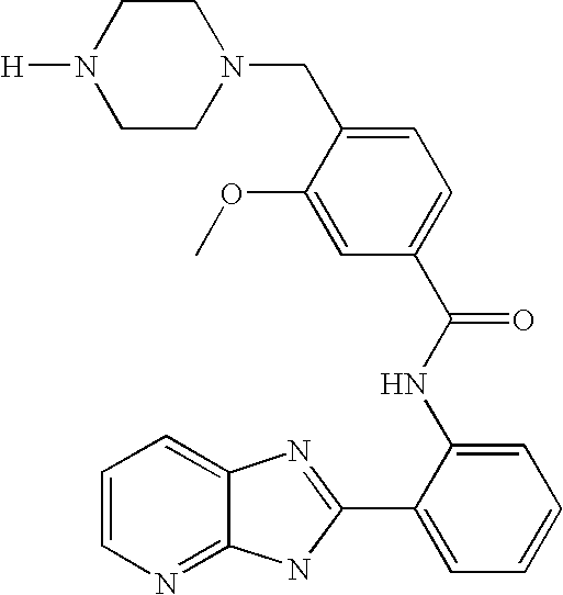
C12=NC=CC=C1N=C(C1=CC=CC=C1NC(=O)C1=CC=C(CN3CCN([H])CC3)C(OC)=C1)N2
